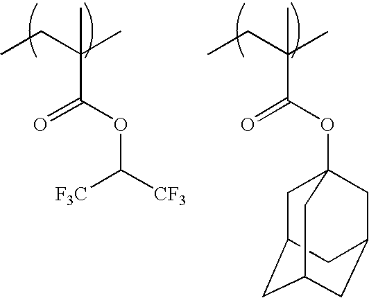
CCC(C)(C(=O)OC([CF3])[F3C])C.CCC(C)(C(=O)OC12CC3CC(CC(C1)C3)C2)C
